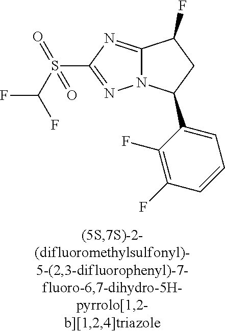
C12=NC(S(C(F)F)(=O)=O)=NN1C(C1=CC=CC(F)=C1F)CC2F
